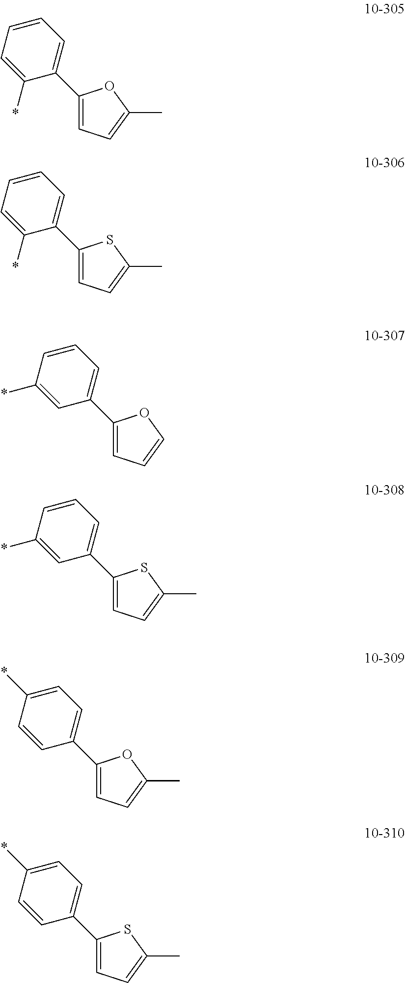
C1=C(C2=CC=CC=C2*)OC(C)=C1.C1=C(C2=CC=CC=C2*)SC(C)=C1.C1=C(C2=CC=CC(*)=C2)OC=C1.C1=C(C2=CC=CC(*)=C2)SC(C)=C1.C1=C(C2=CC=C(*)C=C2)OC(C)=C1.C1=C(C2=CC=C(*)C=C2)SC(C)=C1
